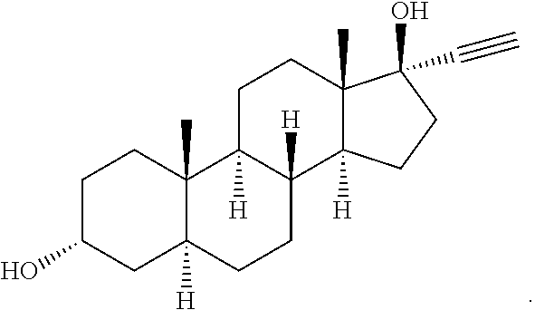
C1C(O)CC2([H])C(C)(C1)C1([H])C([H])(CC2)C2([H])C(C)(CC1)C(O)(C#C)CC2
